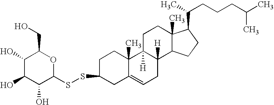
C1C2([H])C([H])(C3C(C)(C1)C(C(C)CCCC(C)C)CC3)CC=C1C2(C)CCC(SSC2C(O)C(O)C(O)C(CO)O2)C1
